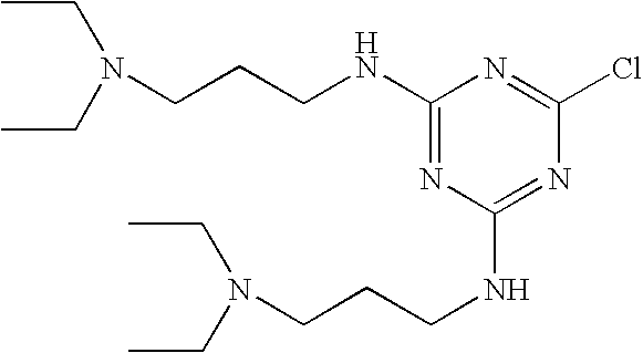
CCN(CC)CCCNC1=NC(NCCCN(CC)CC)=NC(Cl)=N1
